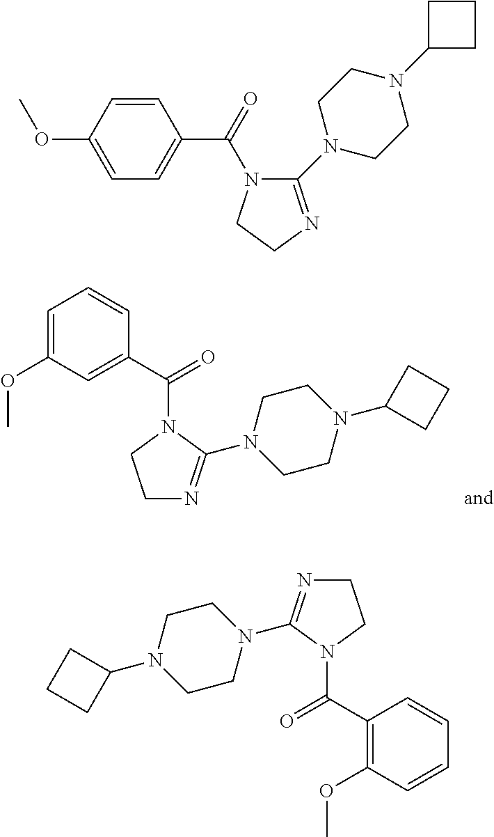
C1N=C(N2CCN(C3CCC3)CC2)N(C(C2=CC(OC)=CC=C2)=O)C1.C1(N2CCN(C3CCC3)CC2)=NCCN1C(C1=CC=C(OC)C=C1)=O.C1N=C(N2CCN(C3CCC3)CC2)N(C(C2=C(OC)C=CC=C2)=O)C1
